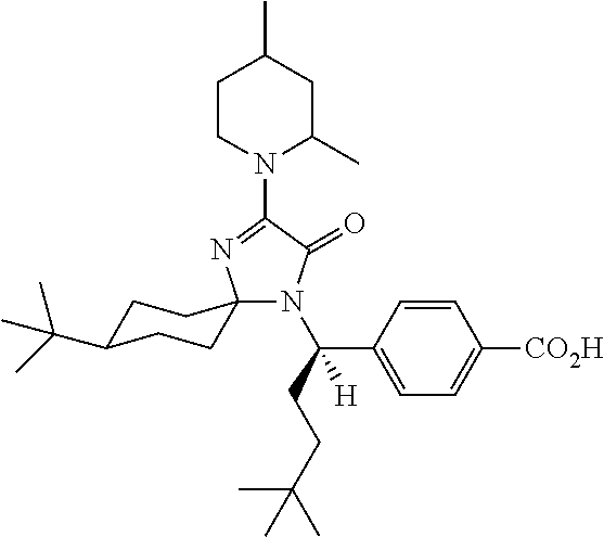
C1(N2C(C)CC(C)CC2)=NC2(N(C(CCC(C)(C)C)(C3=CC=C([CO2H])C=C3)[H])C1=O)CCC(C(C)(C)C)CC2
